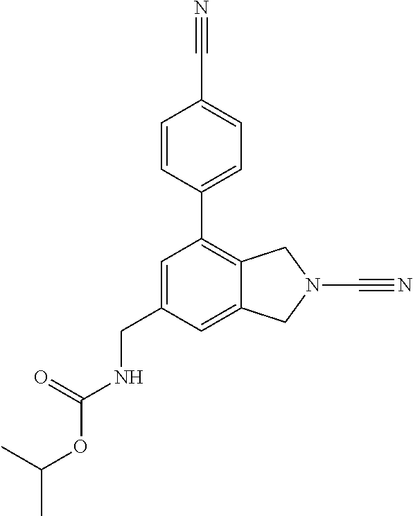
C1=C2C(=C(C3=CC=C(C#N)C=C3)C=C1CNC(=O)OC(C)C)CN(C#N)C2
